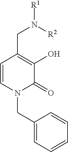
C(N1C(=O)C(O)=C(CN([R2])[R1])C=C1)C1=CC=CC=C1
